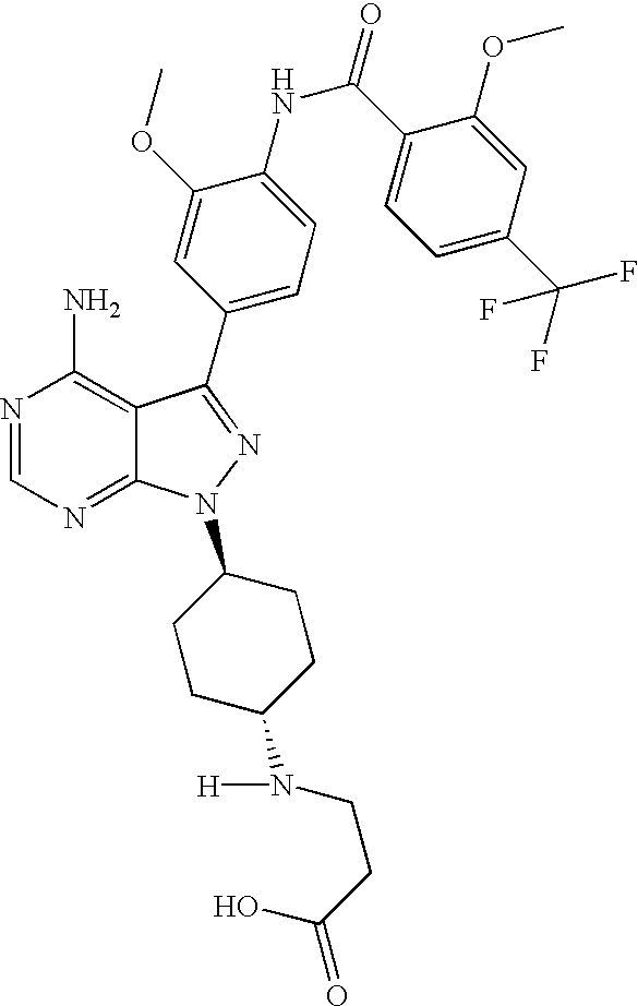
N1=CN=C2C(=C1N)C(C1=CC=C(NC(C3=CC=C(C(F)(F)F)C=C3OC)=O)C(OC)=C1)=NN2C1CCC(N([H])CCC(O)=O)CC1
